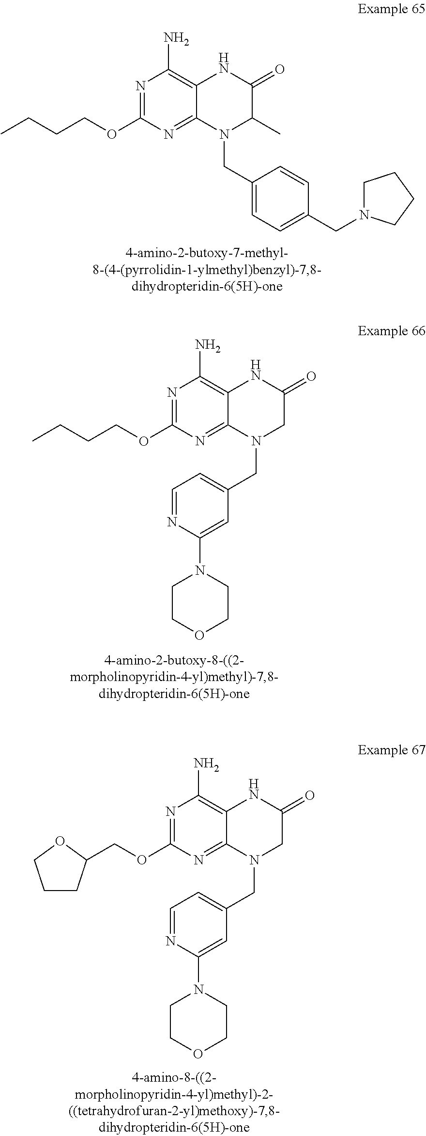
N1=C(OCCCC)N=C2C(=C1N)NC(=O)C(C)N2CC1=CC=C(CN2CCCC2)C=C1.N1=C(OCCCC)N=C2C(=C1N)NC(=O)CN2CC1=CC=NC(N2CCOCC2)=C1.N1=C(OCC2CCCO2)N=C2C(=C1N)NC(=O)CN2CC1=CC=NC(N2CCOCC2)=C1
